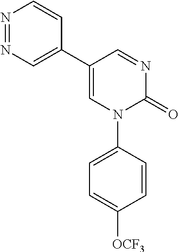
N1=CC(C2=CN=NC=C2)=CN(C2=CC=C([OCF3])C=C2)C1=O
